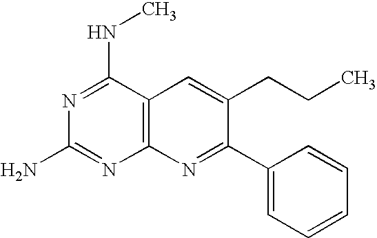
N1=C(NC)C2=C(N=C1N)N=C(C1=CC=CC=C1)C(CCC)=C2
